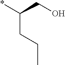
C(CCC)(*)CO
